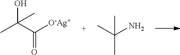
CC(C([O-Ag+])=O)(O)C.CC(N)(C)C
